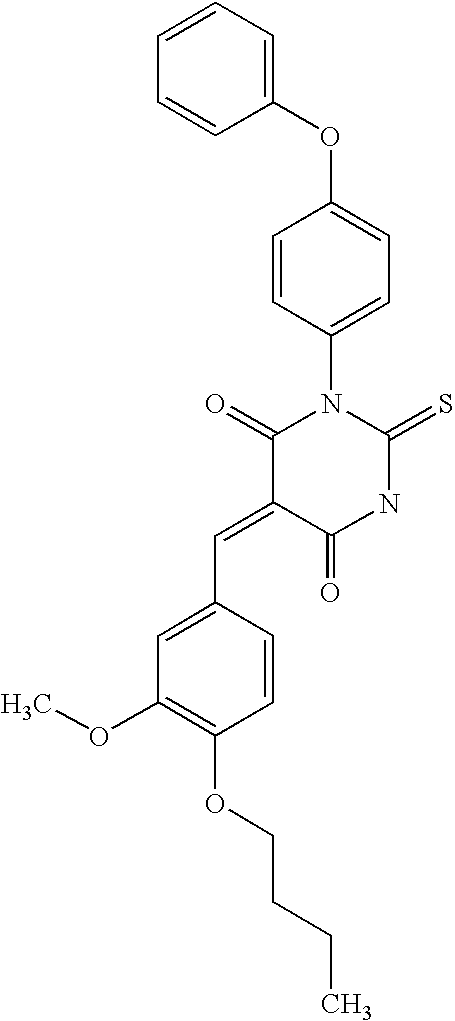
C1(OC2=CC=C(N3C(=O)C(=CC4=CC(OC)=C(OCCCC)C=C4)C(=O)NC3=S)C=C2)=CC=CC=C1
